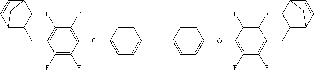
C1=CC2C(CC3=C(F)C(F)=C(OC4=CC=C(C(C)(C5=CC=C(OC6=C(F)C(F)=C(CC7C8C=CC(C7)C8)C(F)=C6F)C=C5)C)C=C4)C(F)=C3F)CC1C2
